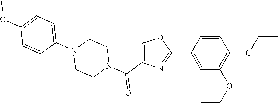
C1(C2=CC(OCC)=C(OCC)C=C2)=NC(C(N2CCN(C3=CC=C(OC)C=C3)CC2)=O)=CO1
